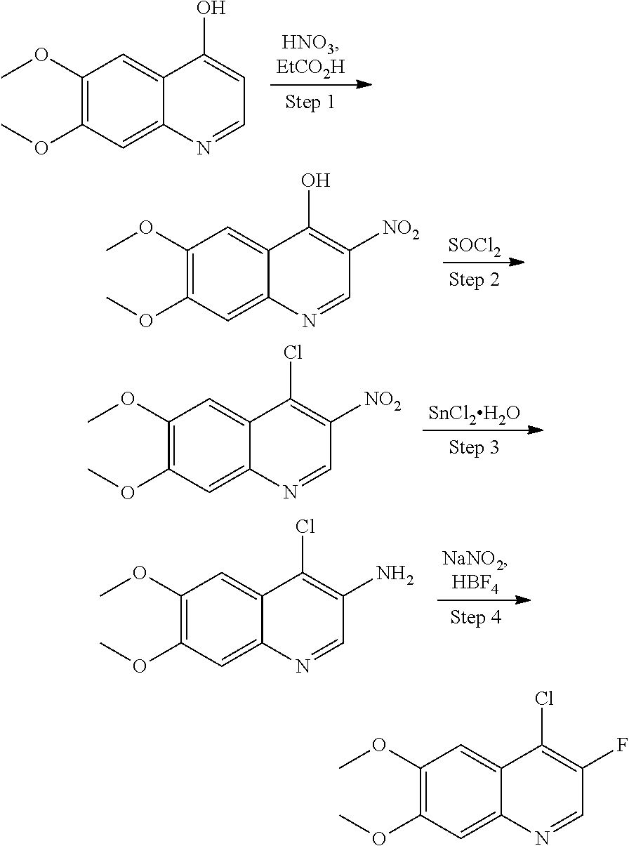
C1(OC)=C(OC)C=C2C(=C1)C(O)=CC=N2.[SOCl2].C1(OC)=C(OC)C=C2C(=C1)C(O)=C([NO2])C=N2.[SnCl2H2O].C1(OC)=C(OC)C=C2C(=C1)C(Cl)=C([NO2])C=N2.C1(OC)=C(OC)C=C2C(=C1)C(Cl)=C(N)C=N2.C1(OC)=C(OC)C=C2C(=C1)C(Cl)=C(F)C=N2
